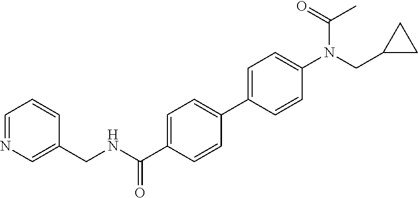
C1=NC=C(CNC(C2=CC=C(C3=CC=C(N(C(C)=O)CC4CC4)C=C3)C=C2)=O)C=C1
